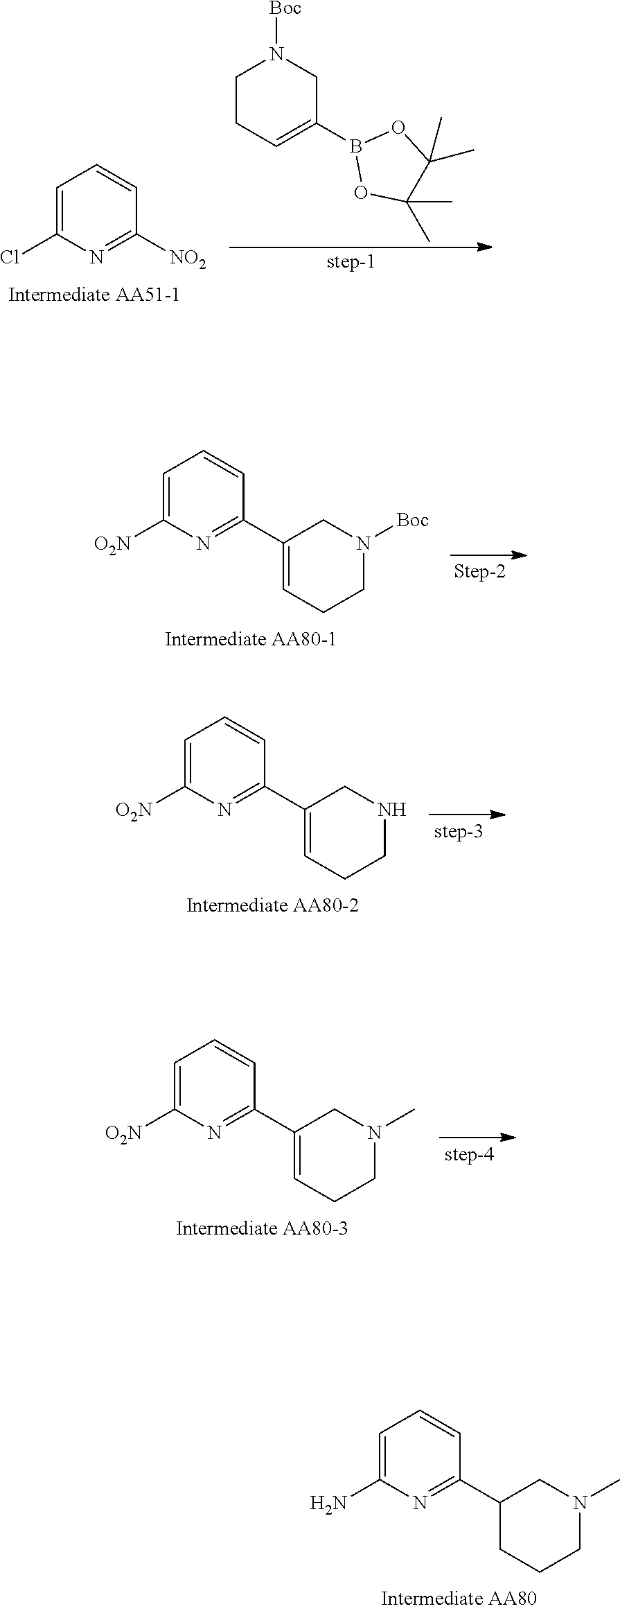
C1=C(Cl)N=C([NO2])C=C1.C1(B2OC(C)(C)C(C)(C)O2)=CCCN([Boc])C1.C1=C([O2N])N=C(C2=CCCN([Boc])C2)C=C1.C1=C([O2N])N=C(C2=CCCNC2)C=C1.C1=C([O2N])N=C(C2=CCCN(C)C2)C=C1.C1=C(N)N=C(C2CCCN(C)C2)C=C1
